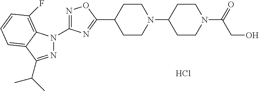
N1=C(N2N=C(C(C)C)C3=CC=CC(F)=C23)N=C(C2CCN(C3CCN(C(=O)CO)CC3)CC2)O1.Cl
